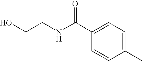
N(C(C1=CC=C(C)C=C1)=O)CCO
